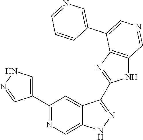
C1(C2=CNN=C2)=NC=C2C(=C1)C(C1=NC3=C(N1)C=NC=C3C1=CN=CC=C1)=NN2
